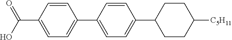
C1=CC(C(O)=O)=CC=C1C1=CC=C(C2CCC([C5H11])CC2)C=C1
